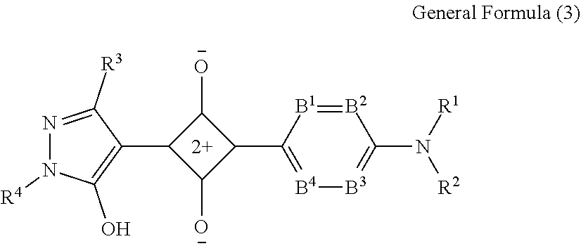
C1([O-])C(C2=[B4][B3]=C(N([R1])[R2])[B2]=[B1]2)C([O-])C1C1=C(O)N([R4])N=C1[R3]
